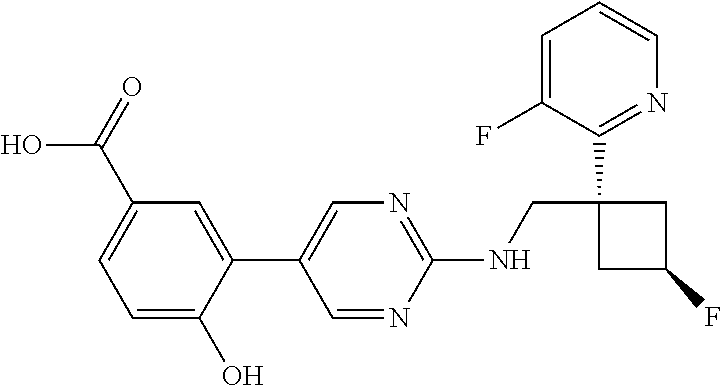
C1=C(F)C(C2(CNC3=NC=C(C4=CC(C(O)=O)=CC=C4O)C=N3)CC(F)C2)=NC=C1
